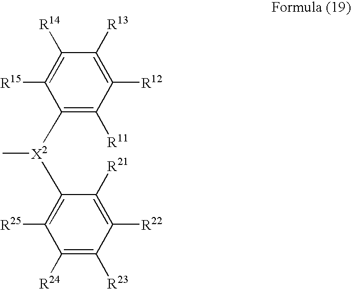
C1([X2](C2=C([R25])C([R24])=C([R23])C([R22])=C2[R21])C)=C([R11])C([R12])=C([R13])C([R14])=C1[R15]
